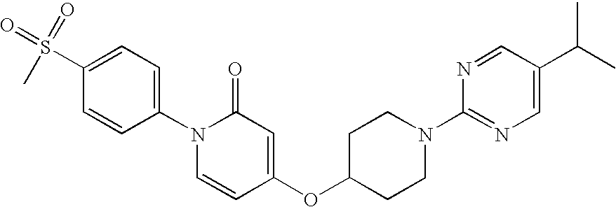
C1=C(S(C)(=O)=O)C=CC(N2C=CC(OC3CCN(C4=NC=C(C(C)C)C=N4)CC3)=CC2=O)=C1
